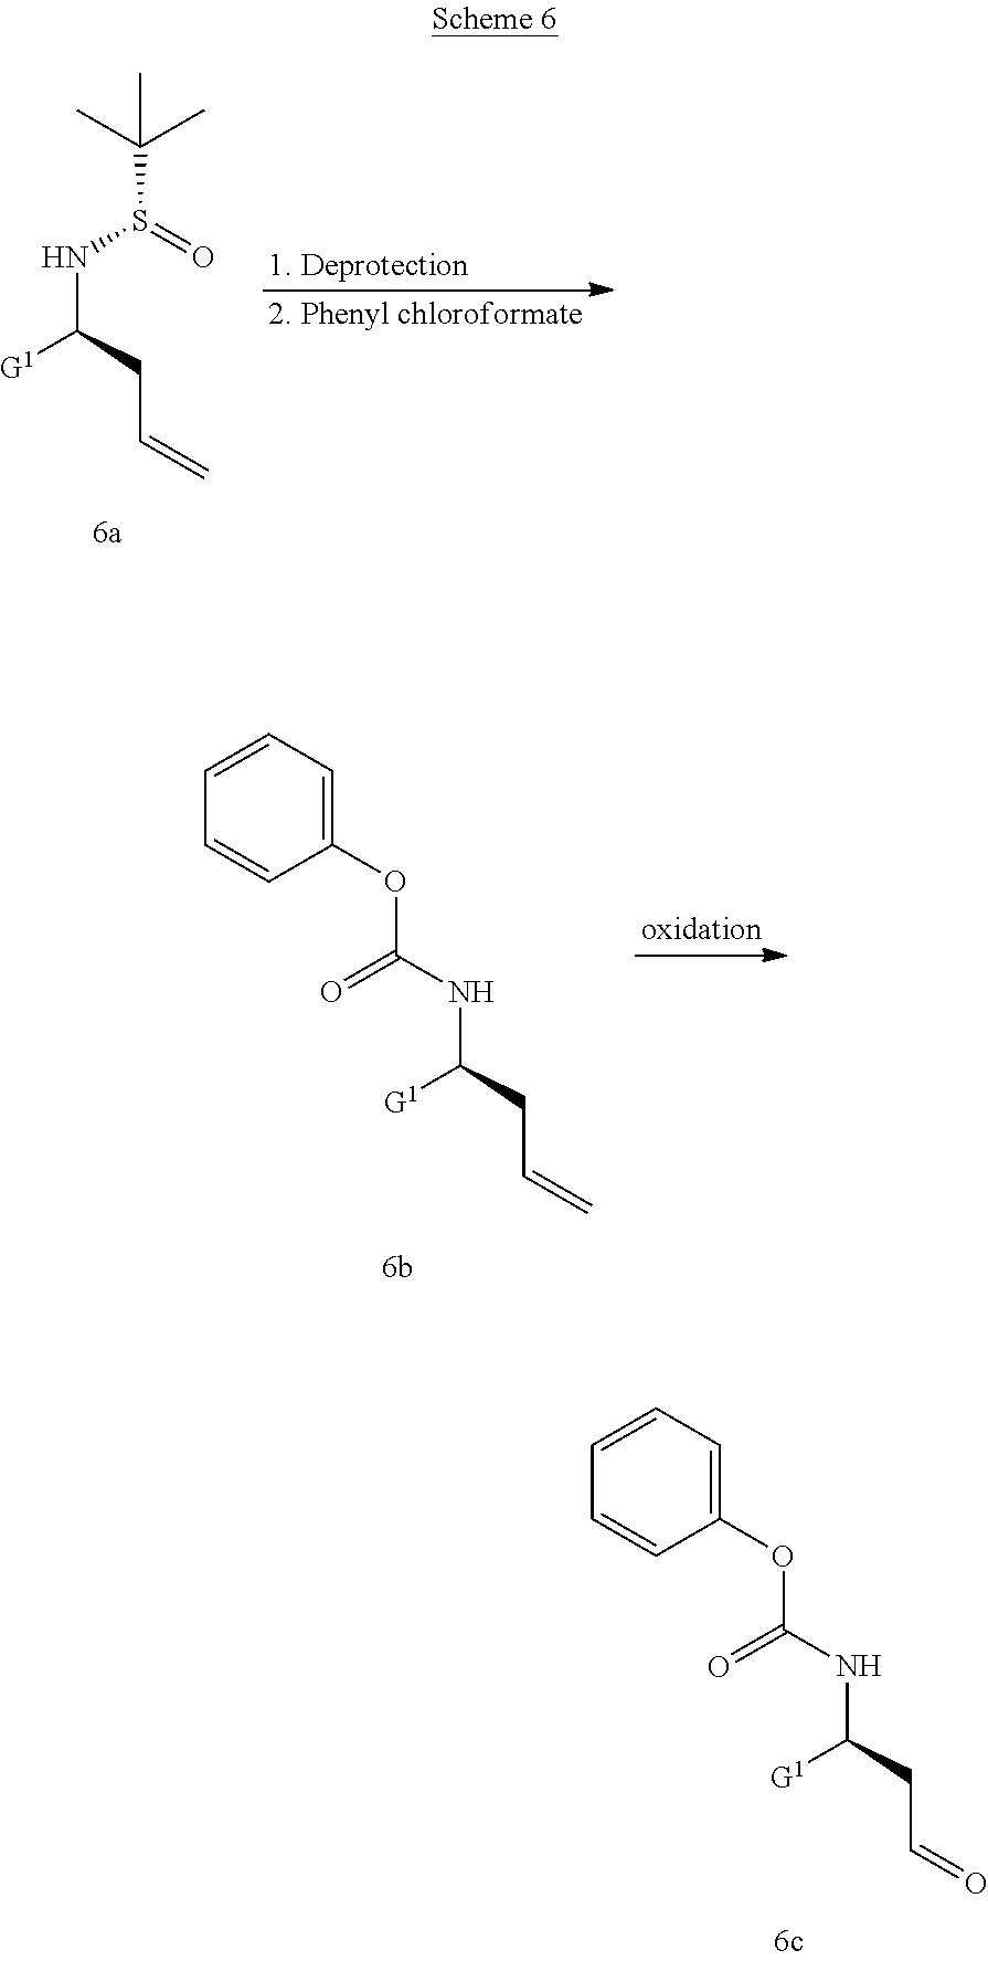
N(S(=O)C(C)(C)C)C([G1])CC=C.N(C([G1])CC=C)C(=O)OC1=CC=CC=C1.N(C([G1])CC=O)C(=O)OC1=CC=CC=C1
